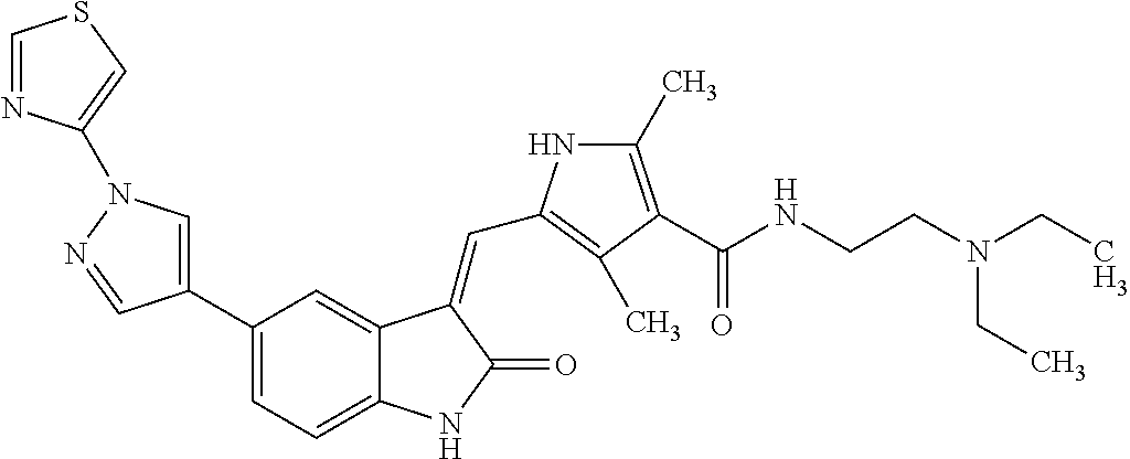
C1=C(C2=CC=C3C(=C2)C(=CC2=C(C)C(C(NCCN(CC)CC)=O)=C(C)N2)C(=O)N3)C=NN1C1=CSC=N1
